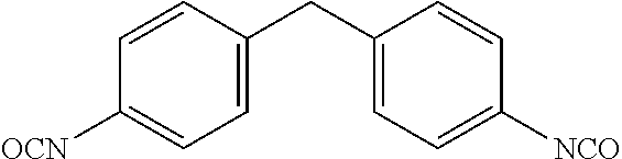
C1(CC2=CC=C([OCN])C=C2)=CC=C([NCO])C=C1
